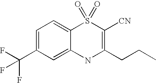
C12=CC(C(F)(F)F)=CC=C1S(=O)(=O)C([CN])=C(CCC)N2
